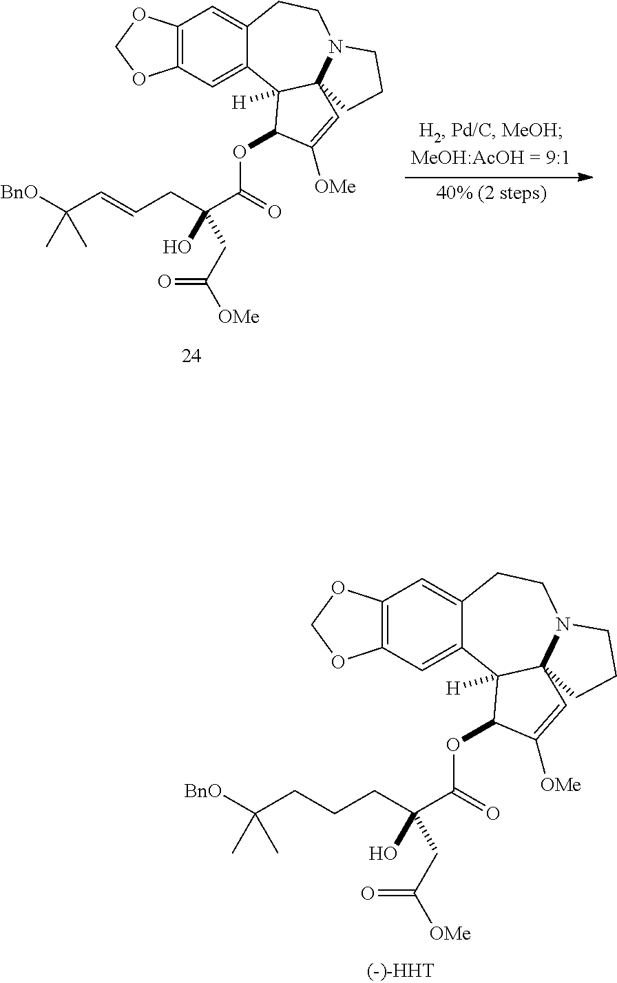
C12=C(C=C3C(=C1)CCN1C4(C3([H])C(OC(=O)C(CC=CC([BnO])(C)C)(O)CC([OMe])=O)C([OMe])=C4)CCC1)OCO2.C12=C(C=C3C(=C1)CCN1C4(C3([H])C(OC(=O)C(CCCC([BnO])(C)C)(O)CC([OMe])=O)C([OMe])=C4)CCC1)OCO2
